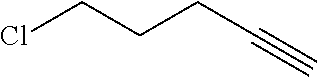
ClCCCC#C
